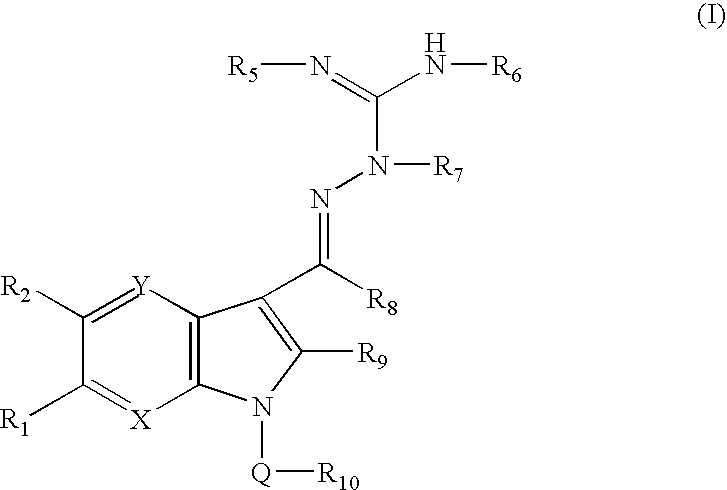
C12=C([Y]=C([R2])C([R1])=[X]1)C(C([R8])=NN([R7])C(N[R6])=N[R5])=C([R9])N2[Q][R10]
